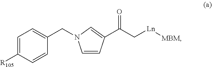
C1=C([R105])C=CC(CN2C=CC(C(C[Ln][MBM])=O)=C2)=C1
